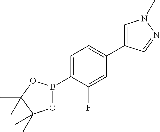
C1=C(B2OC(C)(C)C(C)(C)O2)C(F)=CC(C2=CN(C)N=C2)=C1
